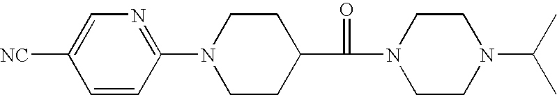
C1=CC(N2CCC(C(=O)N3CCN(C(C)C)CC3)CC2)=NC=C1[NC]
